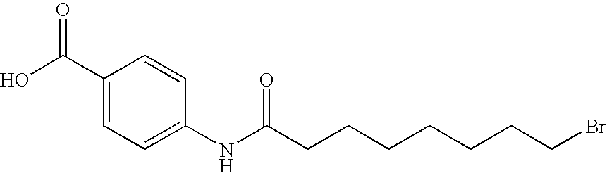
C1(C(O)=O)=CC=C(NC(CCCCCCCBr)=O)C=C1
